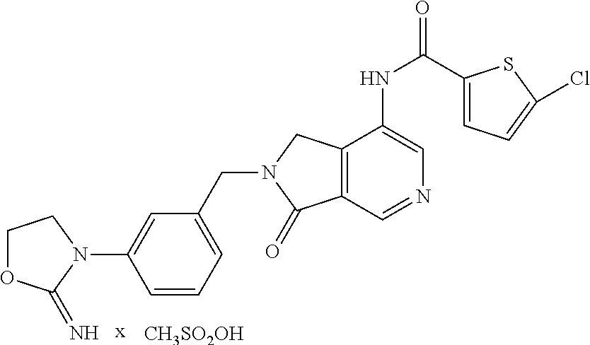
C1OC(=N)N(C2=CC(CN3C(=O)C4=C(C3)C(NC(C3=CC=C(Cl)S3)=O)=CN=C4)=CC=C2)C1.[x].[CH3SO2OH]
